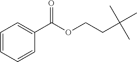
C1=CC=CC(C(OCCC(C)(C)C)=O)=C1
